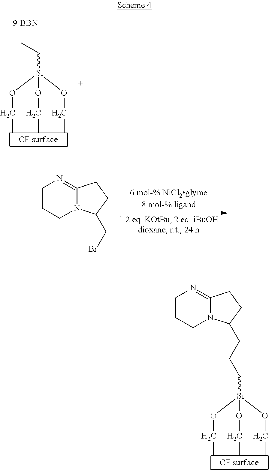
CCO[Si](OCC)(OCC)CCCC1N2CCCN=C2CC1.CCO[Si](OCC)(OCC)CC[9-BBN].C1CCN2C(=N1)CCC2CBr
